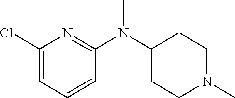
C1(Cl)=CC=CC(N(C2CCN(C)CC2)C)=N1
